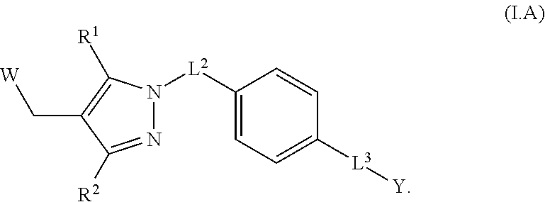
N1=C([R2])C(C[W])=C([R1])N1[L2]C1=CC=C([L3][Y])C=C1
